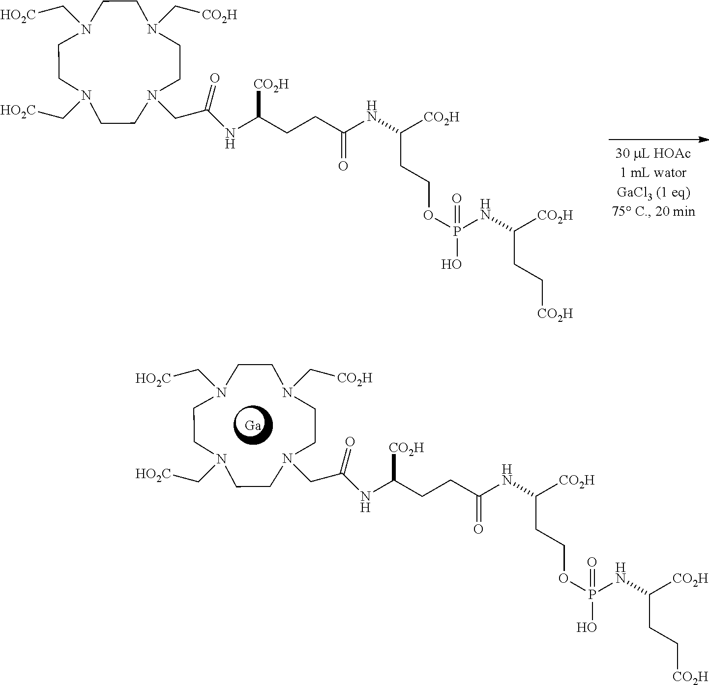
N1(C[HO2C])CCN(C[HO2C])CCN(C[CO2H])CCN(CC(NC(CCC(NC([CO2H])CCOP(O)(NC([CO2H])CC[CO2H])=O)=O)[CO2H])=O)CC1.N1(C[HO2C])CCN(C[HO2C])CCN(C[CO2H])CCN(CC(NC(CCC(NC([CO2H])CCOP(O)(NC([CO2H])CC[CO2H])=O)=O)[CO2H])=O)CC1.[Ga]
